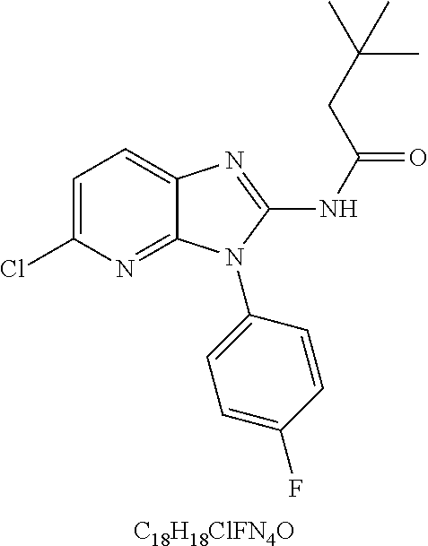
C1=C(Cl)N=C2C(=C1)N=C(NC(=O)CC(C)(C)C)N2C1=CC=C(F)C=C1.[C18H18ClFN4O]
